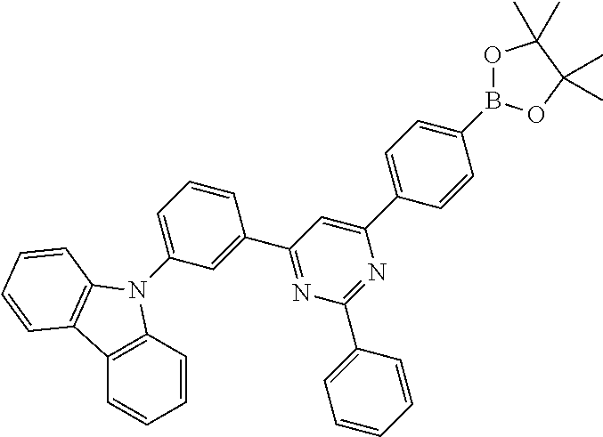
C1=C(N2C3=C(C=CC=C3)C3=C2C=CC=C3)C=C(C2=NC(C3=CC=CC=C3)=NC(C3=CC=C(B4OC(C)(C)C(C)(C)O4)C=C3)=C2)C=C1
